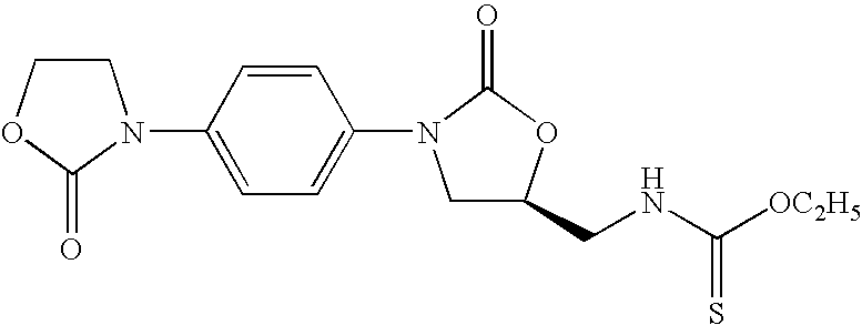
C1COC(=O)N1C1=CC=C(N2CC(CNC([OC2H5])=S)OC2=O)C=C1
